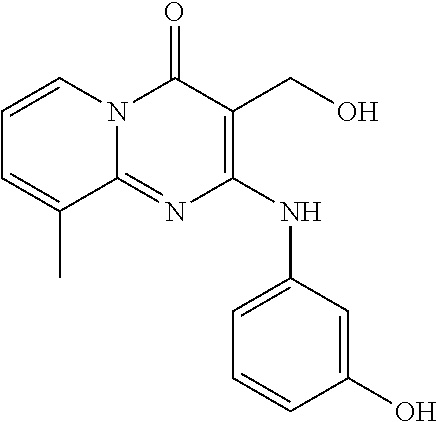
C1=CC(O)=CC(NC2=C(CO)C(=O)N3C(=N2)C(C)=CC=C3)=C1
